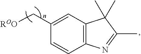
C12=C(C=C(C[ROO])C=C1)C(C)(C)C(C)=N2
